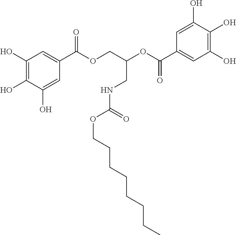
C1(O)=C(O)C(O)=CC(C(OCC(OC(C2=CC(O)=C(O)C(O)=C2)=O)CNC(OCCCCCCCC)=O)=O)=C1
